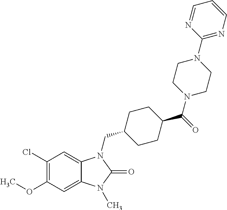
C1(Cl)=C(OC)C=C2C(=C1)N(CC1CCC(C(=O)N3CCN(C4=NC=CC=N4)CC3)CC1)C(=O)N2C
